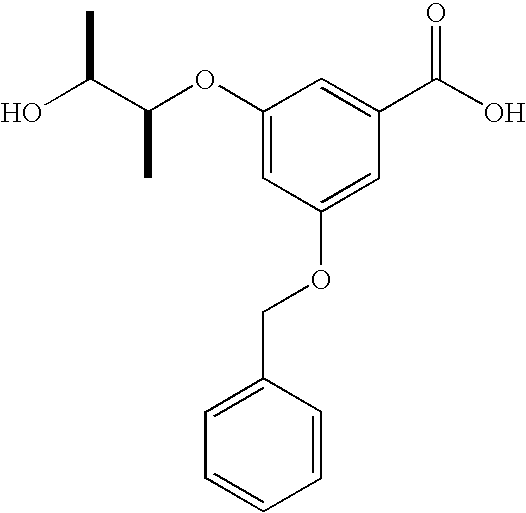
C(OC1=CC(OCC2=CC=CC=C2)=CC(C(O)=O)=C1)(C(O)C)C
